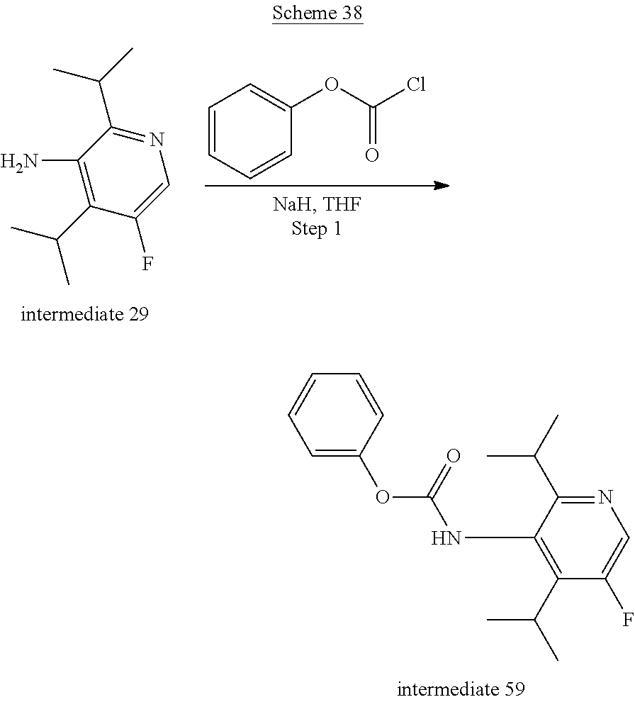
C1=CC=CC(OC(Cl)=O)=C1.C1(N)=C(C(C)C)C(F)=CN=C1C(C)C.N1=C(C(C)C)C(NC(OC2=CC=CC=C2)=O)=C(C(C)C)C(F)=C1
